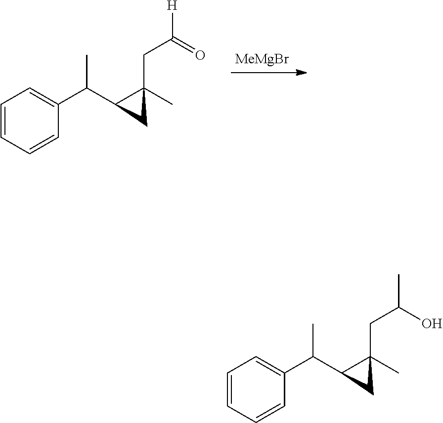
C1=CC=CC(C(C2C(C)(CC([H])=O)C2)C)=C1.[MeMgBr].C1=CC=CC(C(C2C(C)(CC(O)C)C2)C)=C1
